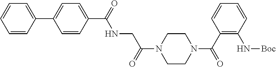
C1=CC(C2=CC=C(C(NCC(N3CCN(C(C4=C(N[Boc])C=CC=C4)=O)CC3)=O)=O)C=C2)=CC=C1
